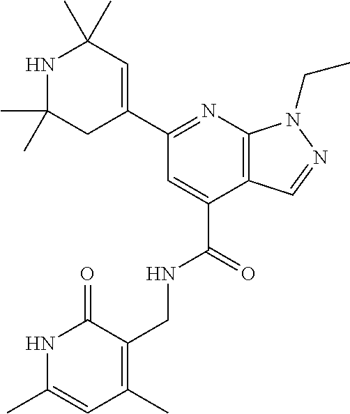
C1(C2=CC(C)(C)NC(C)(C)C2)=NC2=C(C(C(=O)NCC3=C(C)C=C(C)NC3=O)=C1)C=NN2CC
